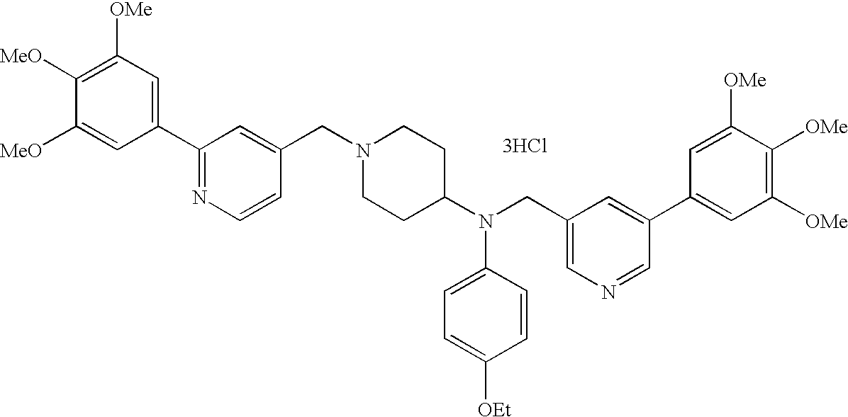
C1([OMe])=C([MeO])C([MeO])=CC(C2=NC=CC(CN3CCC(N(CC4=CN=CC(C5=CC([OMe])=C([OMe])C([OMe])=C5)=C4)C4=CC=C([OEt])C=C4)CC3)=C2)=C1.[3HCl]
